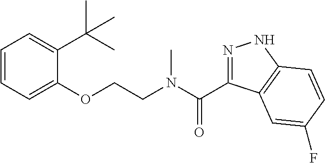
C1=CC=C(OCCN(C(=O)C2=NNC3=C2C=C(F)C=C3)C)C(C(C)(C)C)=C1
